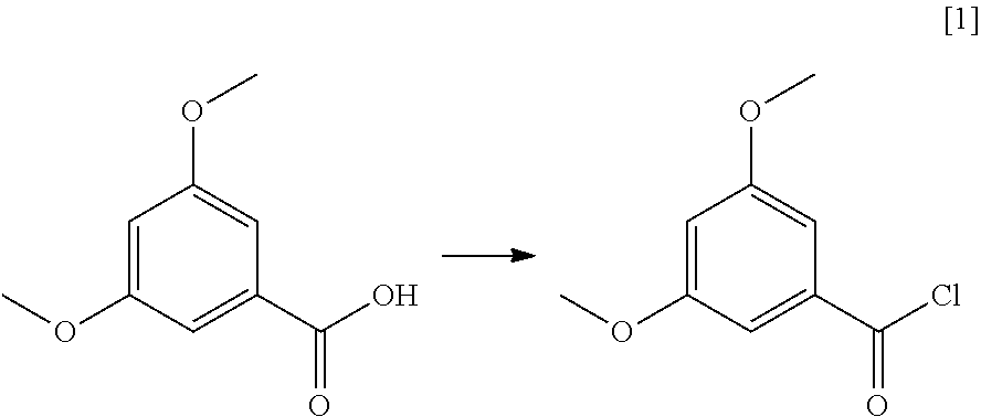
C1=C(OC)C=C(C(O)=O)C=C1OC.C1=C(OC)C=C(C(Cl)=O)C=C1OC
